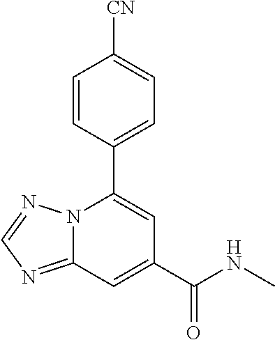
C12=NC=NN1C(C1=CC=C([CN])C=C1)=CC(C(NC)=O)=C2
